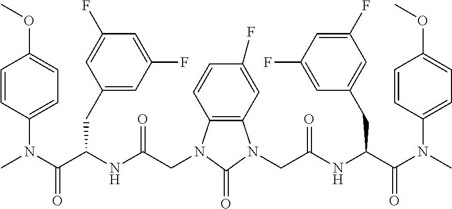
C12=C(C=C(F)C=C1)N(CC(NC(C(N(C)C1=CC=C(OC)C=C1)=O)CC1=CC(F)=CC(F)=C1)=O)C(=O)N2CC(NC(C(N(C)C1=CC=C(OC)C=C1)=O)CC1=CC(F)=CC(F)=C1)=O
